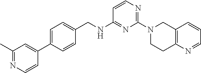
C1=CN=C(N2CCC3=C(C2)C=CC=N3)N=C1NCC1=CC=C(C2=CC(C)=NC=C2)C=C1
